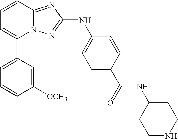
C1(C2=CC=CC3=NC(NC4=CC=C(C(NC5CCNCC5)=O)C=C4)=NN23)=CC=CC([OCH3])=C1
